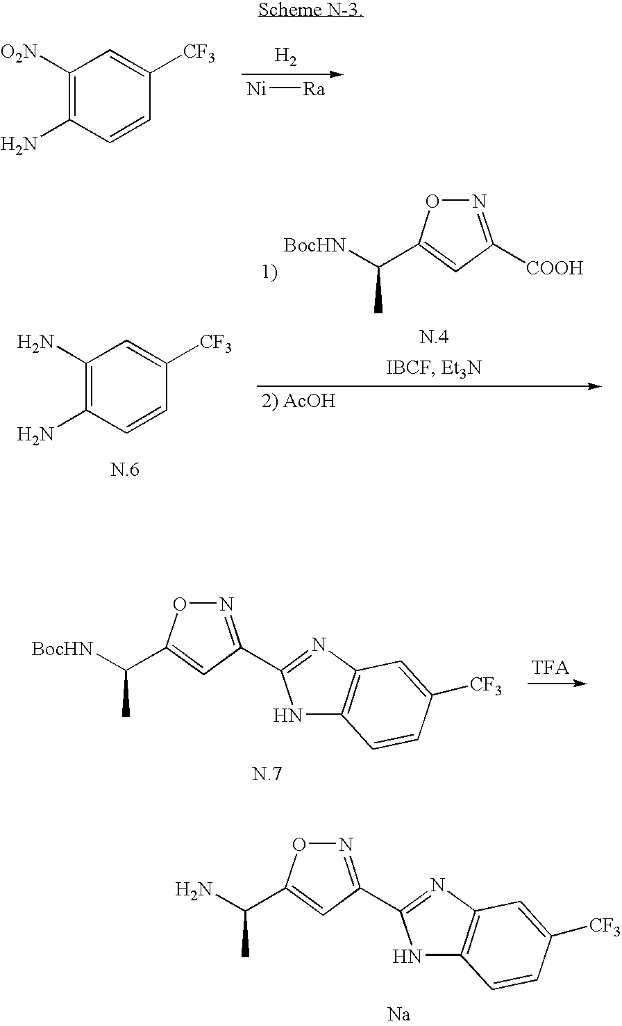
[H2].[Ni][Ra].C1([O2N])=C(N)C=CC([CF3])=C1.[BocHN]C(C)C1=CC(C2=NC3=C(N2)C=CC([CF3])=C3)=NO1.NC(C)C1=CC(C2=NC3=C(N2)C=CC([CF3])=C3)=NO1.[Na].C1(N)=C(N)C=CC([CF3])=C1.[BocHN]C(C)C1=CC([COOH])=NO1
